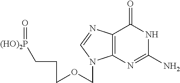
O(CN1C2=C(N=C1)C(=O)NC(N)=N2)CCC[(HO)2P]=O
